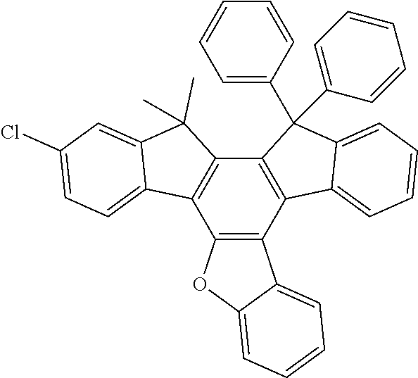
C12=C(C3=C(C4=C1OC1=CC=CC=C41)C1=CC=CC=C1C3(C1=CC=CC=C1)C1=CC=CC=C1)C(C)(C)C1=CC(Cl)=CC=C21
